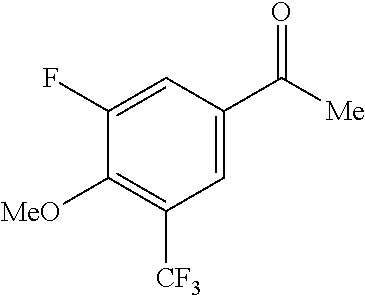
C1(F)=CC(C([Me])=O)=CC([CF3])=C1[MeO]
